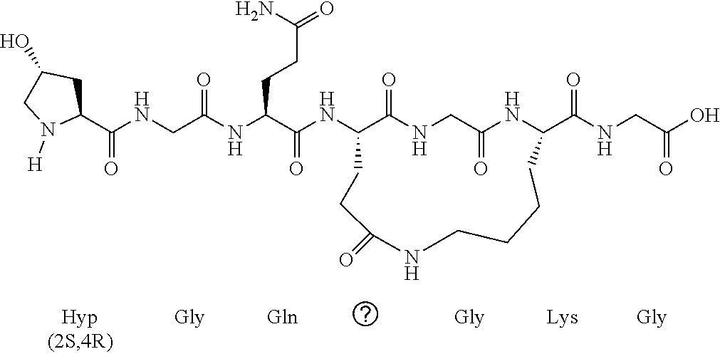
C1(C(NCC(NC(C(NC2C(=O)NCC(=O)NC(C(=O)NCC(O)=O)CCCCNC(=O)CC2)=O)CCC(N)=O)=O)=O)CC(O)CN1[H]
